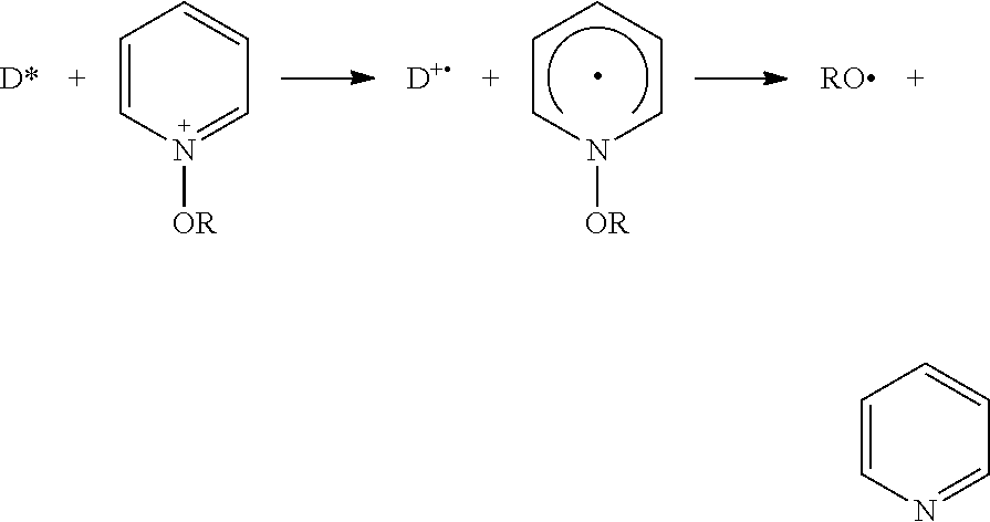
C1CN([OR])CCC1.C1=CN([OR])=CC=C1.[D].[RO].C1=CN=CC=C1
